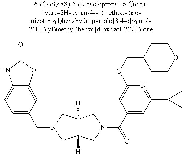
C1=C(CN2CC3([H])C([H])(C2)CN(C(C2=CC(C4CC4)=NC(OCC4CCOCC4)=C2)=O)C3)C=C2C(=C1)NC(=O)O2
